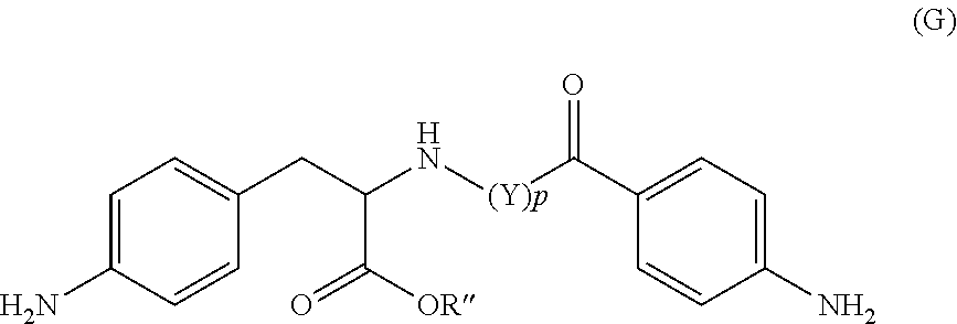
N([(Y)p]C(C1=CC=C(N)C=C1)=O)C(CC1=CC=C(N)C=C1)C(=O)[OR]
